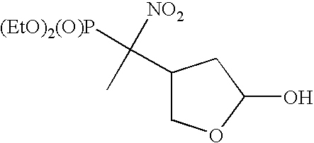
C1(C([NO2])(C)[(EtO)2(O)P])COC(O)C1
